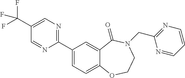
C(C1=CN=C(C2=CC=C3C(=C2)C(=O)N(CC2=NC=CC=N2)CCO3)N=C1)(F)(F)F
